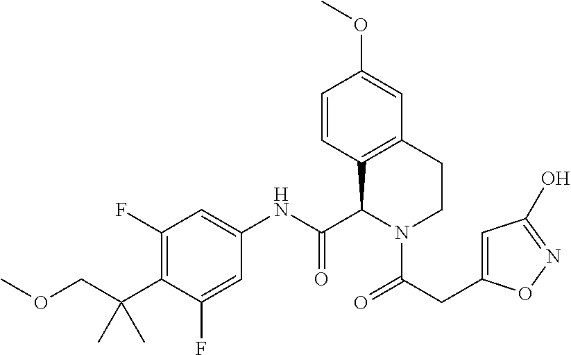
C1(F)=C(C(C)(C)COC)C(F)=CC(NC(C2C3=C(CCN2C(=O)CC2=CC(O)=NO2)C=C(OC)C=C3)=O)=C1
